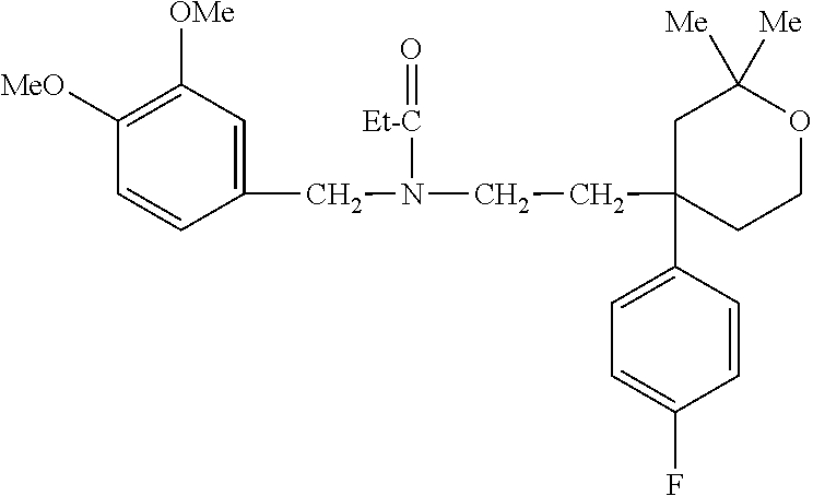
C1([MeO])=C([OMe])C=C(CN([Et-C]=O)CCC2(C3=CC=C(F)C=C3)CCOC([Me])([Me])C2)C=C1
